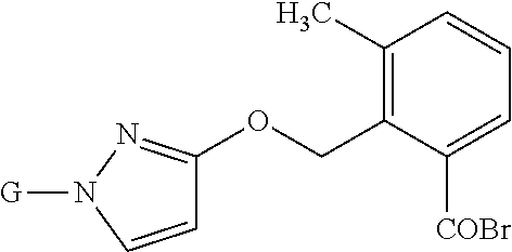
C1(C)=C(COC2=NN([G])C=C2)C([COBr])=CC=C1
